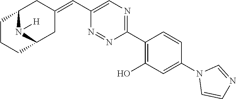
C1(C2=C(O)C=C(N3C=CN=C3)C=C2)=NC=C(C=C2CC3N([H])C(C2)CCC3)N=N1
